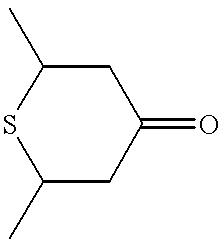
S1C(C)CC(=O)CC1C
